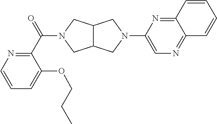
C12C(CN(C3=CN=C4C(=N3)C=CC=C4)C1)CN(C(=O)C1=NC=CC=C1OCCC)C2
